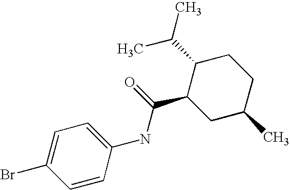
C1(NC(C2CC(C)CCC2C(C)C)=O)=CC=C(Br)C=C1
